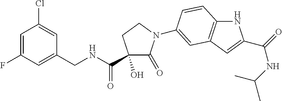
C1(O)(C(=O)NCC2=CC(F)=CC(Cl)=C2)C(=O)N(C2=CC3=C(NC(C(=O)NC(C)C)=C3)C=C2)CC1
